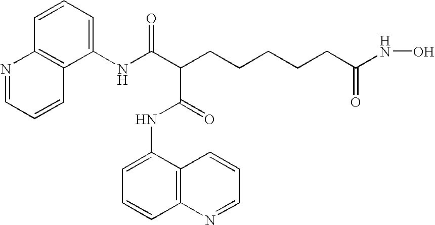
C(CCCCC(NO)=O)C(C(NC1=CC=CC2=C1C=CC=N2)=O)C(NC1=CC=CC2=C1C=CC=N2)=O
